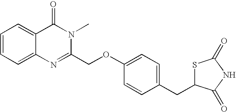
C1(COC2=CC=C(CC3SC(=O)NC3=O)C=C2)=NC2=CC=CC=C2C(=O)N1C
